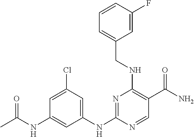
C1(NC2=NC(NCC3=CC=CC(F)=C3)=C(C(=O)N)C=N2)=CC(Cl)=CC(NC(=O)C)=C1
